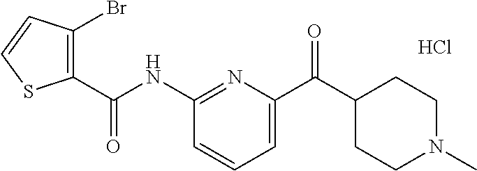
C1(C(NC2=NC(C(C3CCN(C)CC3)=O)=CC=C2)=O)=C(Br)C=CS1.Cl
